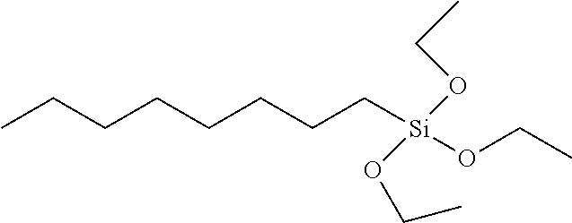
CCCCCCCC[Si](OCC)(OCC)OCC
